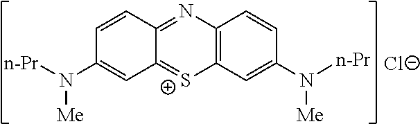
C1=CC2=NC3=C([S+]=C2C=C1N([n-Pr])[Me])C=C(N([n-Pr])[Me])C=C3.[Cl-]
